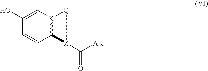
C1(O)=C[K]2C(C=C1)[Z](C([Alk])=O)[Q]2
